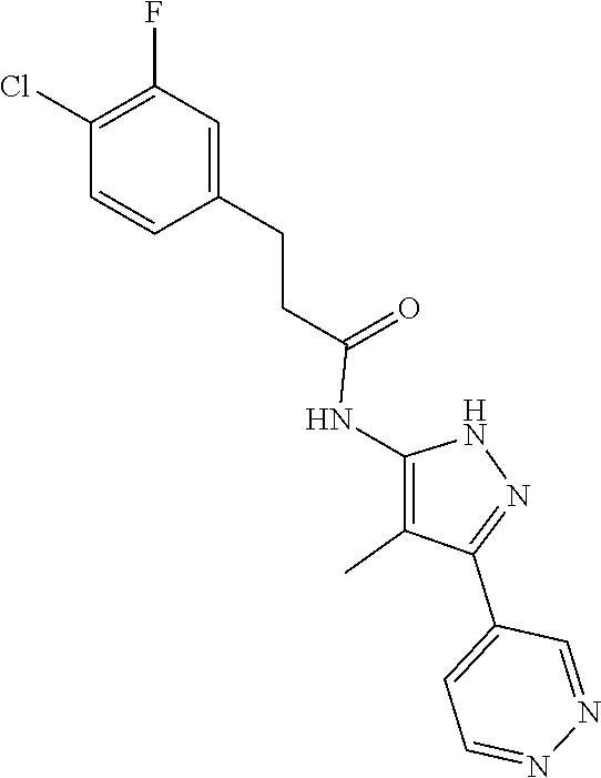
N1C(NC(CCC2=CC(F)=C(Cl)C=C2)=O)=C(C)C(C2=CC=NN=C2)=N1
